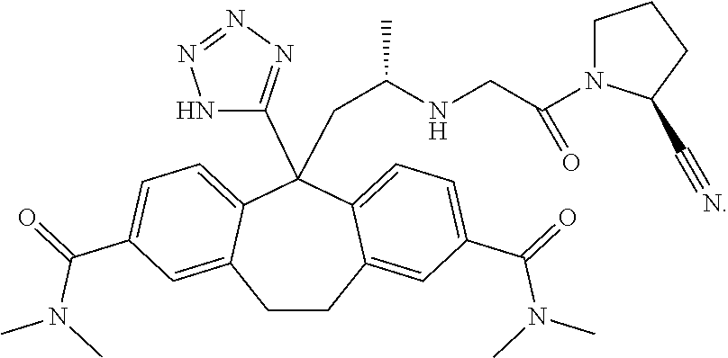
C1CC2=CC(C(=O)N(C)C)=CC=C2C(C2=NN=NN2)(CC(NCC(N2CCCC2C#N)=O)C)C2=CC=C(C(=O)N(C)C)C=C12
